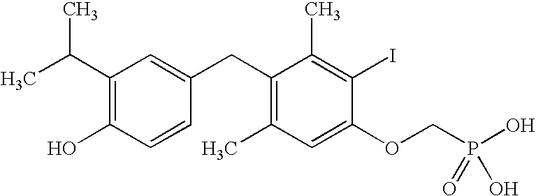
CC(C1=C(O)C=CC(CC2=C(C)C=C(OCP(O)(=O)O)C(I)=C2C)=C1)C
